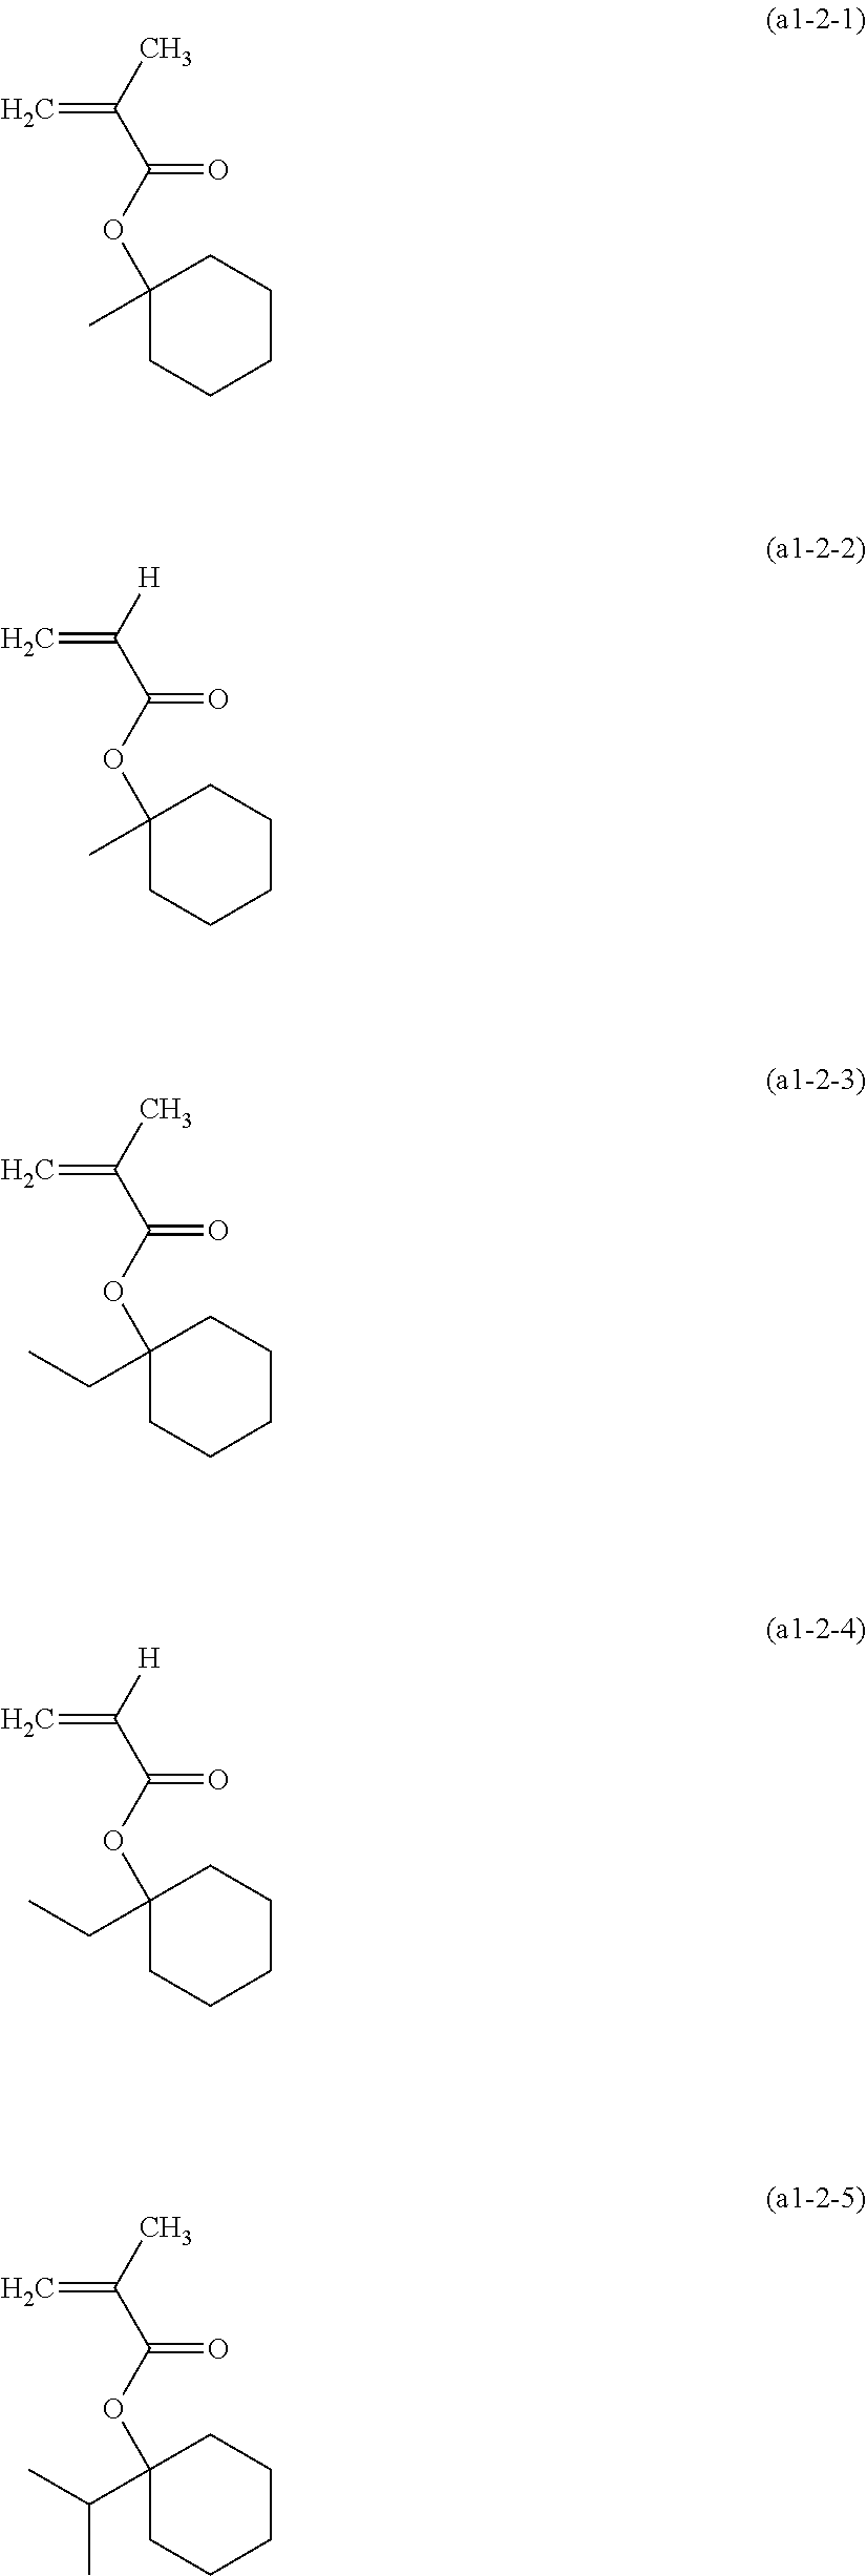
C1(OC(C(C)=C)=O)(C)CCCCC1.C1(OC(C([H])=C)=O)(C)CCCCC1.C1(OC(C(C)=C)=O)(CC)CCCCC1.C1(OC(C([H])=C)=O)(CC)CCCCC1.C1(OC(C(C)=C)=O)(C(C)C)CCCCC1
